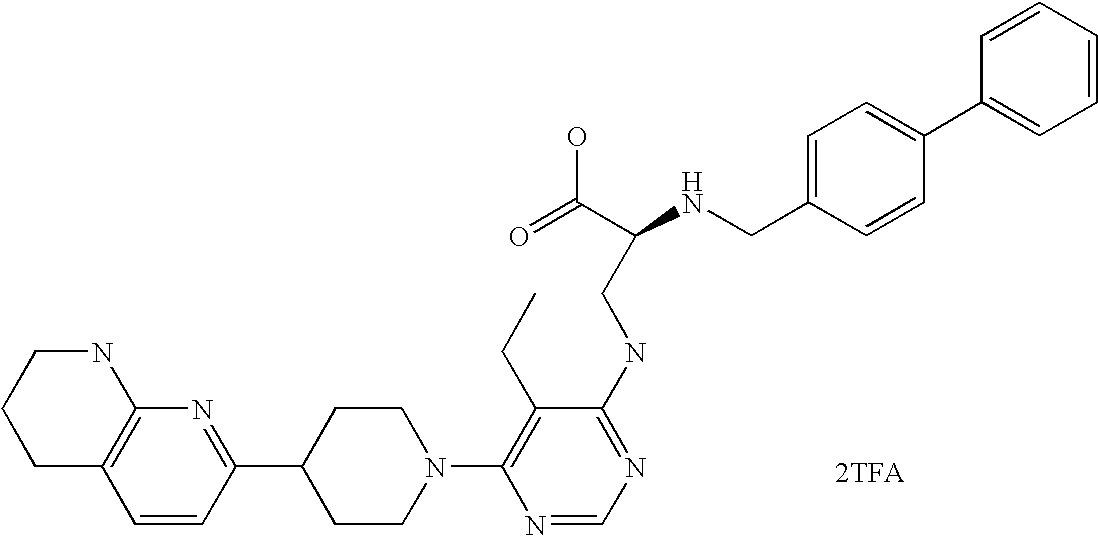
[2TFA].C1=CC(C2CCN(C3=C(CC)C(NCC(NCC4=CC=C(C5=CC=CC=C5)C=C4)C(=O)O)=NC=N3)CC2)=NC2=C1CCCN2
